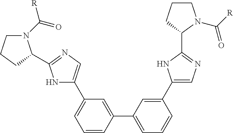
C1=C(C2=CN=C(C3N(C(=O)[R])CCC3)N2)C=C(C2=CC=CC(C3=CN=C(C4N(C([R])=O)CCC4)N3)=C2)C=C1
